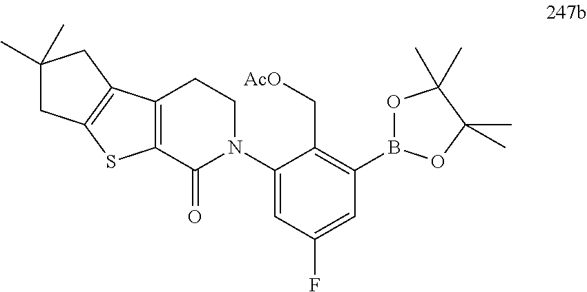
B1(C2=C(C[AcO])C(N3CCC4=C(C3=O)SC3=C4CC(C)(C)C3)=CC(F)=C2)OC(C)(C)C(C)(C)O1
